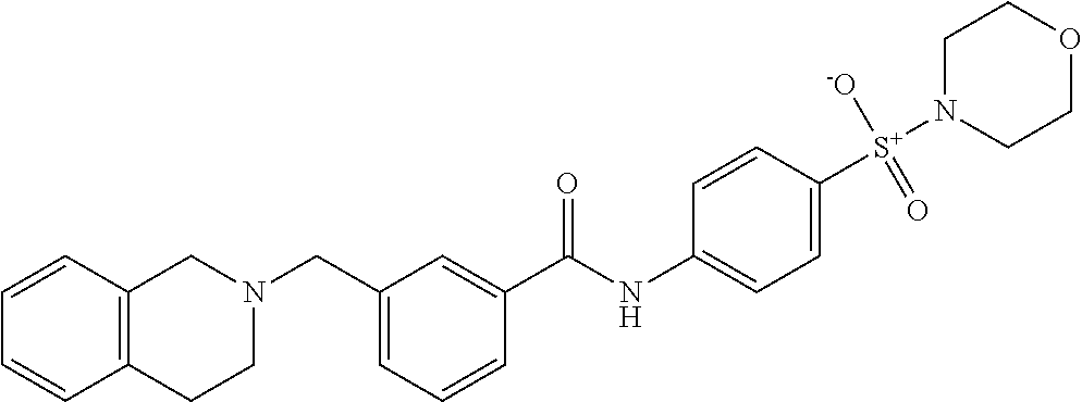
C1=CC2=C(C=C1)CCN(CC1=CC=CC(C(NC3=CC=C([S+](N4CCOCC4)([-O])=O)C=C3)=O)=C1)C2
